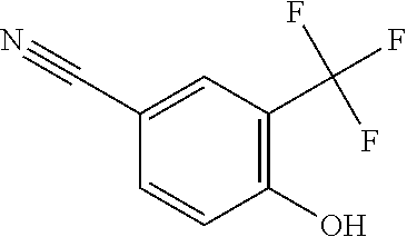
C1(O)=C(C(F)(F)F)C=C(C#N)C=C1
